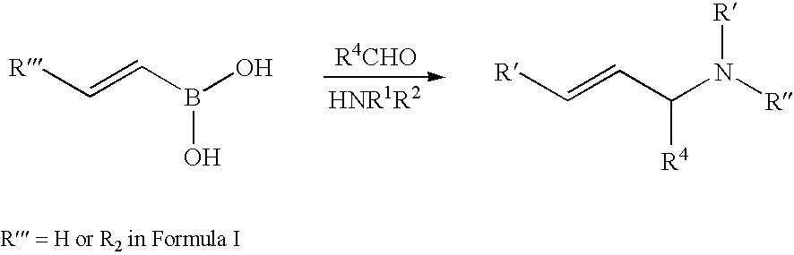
[R]C=CB(O)O.[R]C=CC(N([R])[R])[R4]
